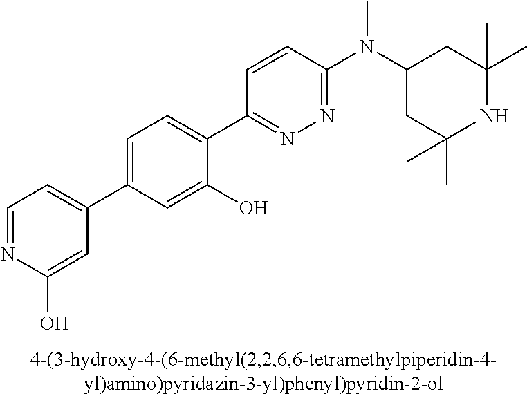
C1=NC(O)=CC(C2=CC=C(C3=NN=C(N(C4CC(C)(C)NC(C)(C)C4)C)C=C3)C(O)=C2)=C1
